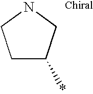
C1C(*)CNC1
